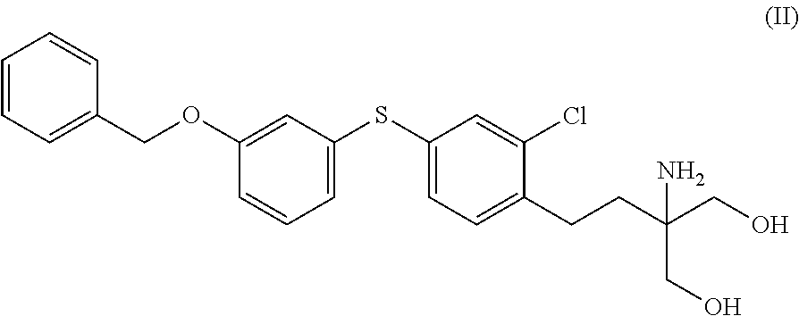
C1=CC=C(COC2=CC(SC3=CC=C(CCC(CO)(N)CO)C(Cl)=C3)=CC=C2)C=C1
